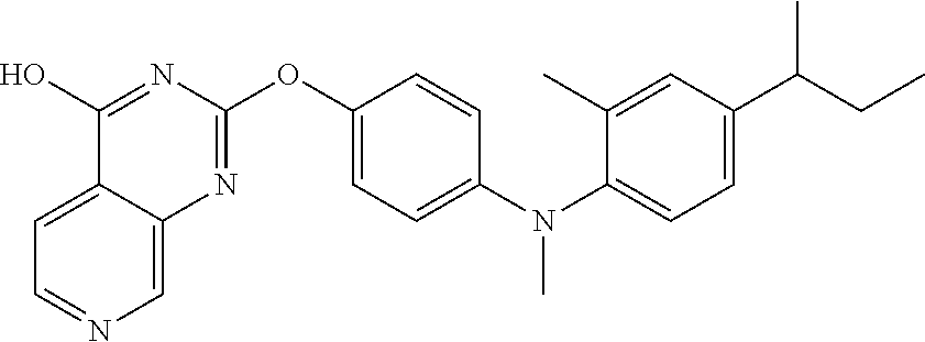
C12=CC=NC=C1N=C(OC1=CC=C(N(C3=CC=C(C(CC)C)C=C3C)C)C=C1)N=C2O
